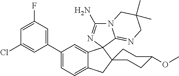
C1(C2=CC(F)=CC(Cl)=C2)=CC=C2C(=C1)C1(C3(C2)CCC(OC)CC3)N=C(N)N2C1=NCC(C)(C)C2
